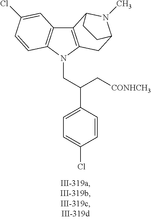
C12=C(N(CC(C3=CC=C(Cl)C=C3)C[CONHCH3])C3=C1C=C(Cl)C=C3)CC1N(C)C2CC1
